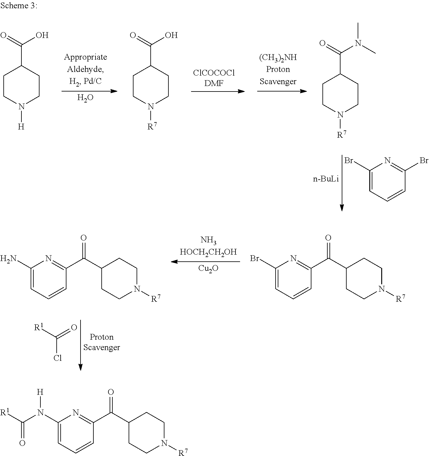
O.C1(Br)=CC=CC(Br)=N1.[n-BuLi].C1CN([H])CCC1C(O)=O.C1CN([R7])CCC1C(O)=O.C1CN([R7])CCC1C(N(C)C)=O.[Cu2O].C1(Br)=CC=CC(C(C2CCN([R7])CC2)=O)=N1.C1(N)=CC=CC(C(C2CCN([R7])CC2)=O)=N1.[R1]C(=O)Cl.C1(N(C([R1])=O)[H])=CC=CC(C(C2CCN([R7])CC2)=O)=N1
